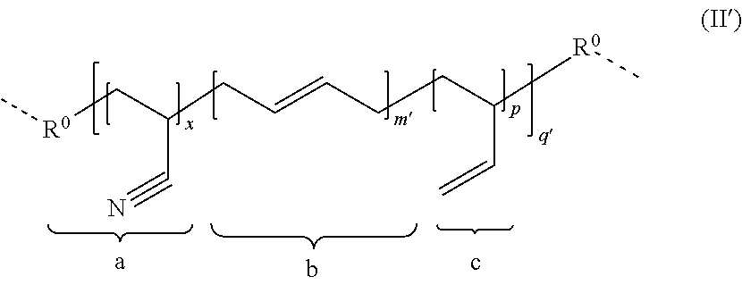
C[R0]CC(CC=CCCC([R0]C)C=C)C#N
